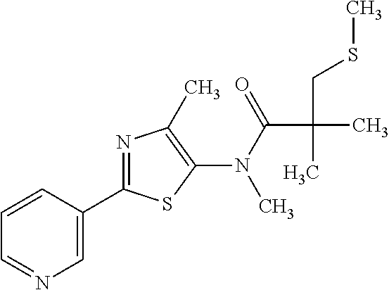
C1=NC=C(C2=NC(C)=C(N(C(C(CSC)(C)C)=O)C)S2)C=C1
